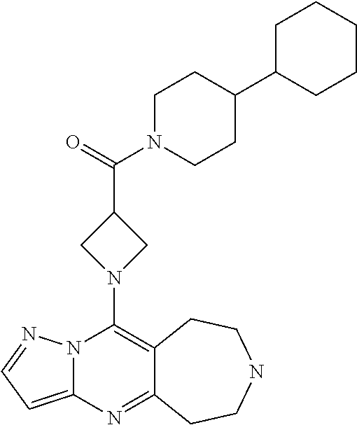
N12C(=CC=N1)N=C1C(=C2N2CC(C(=O)N3CCC(C4CCCCC4)CC3)C2)CCNCC1
